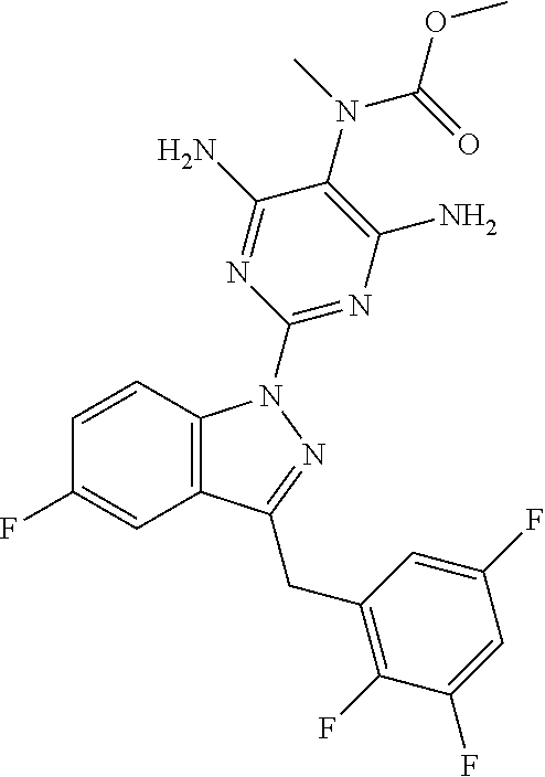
C1=CC2=C(C=C1F)C(CC1=C(F)C(F)=CC(F)=C1)=NN2C1=NC(N)=C(N(C(OC)=O)C)C(N)=N1
